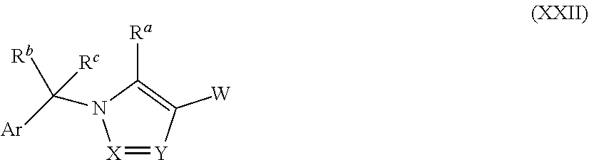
[X]1=[Y]C([W])=C([Ra])N1C([Rb])([Ar])[Rc]
